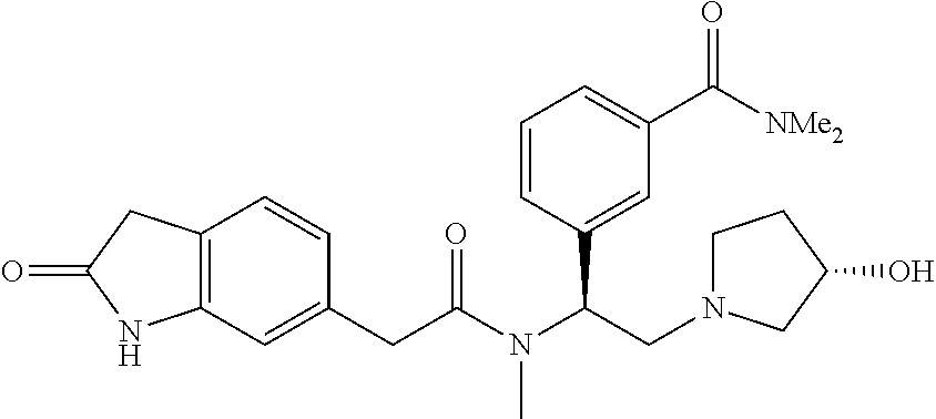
C12=C(C=CC(CC(N(C(CN3CCC(O)C3)C3=CC(C([NMe2])=O)=CC=C3)C)=O)=C1)CC(=O)N2
